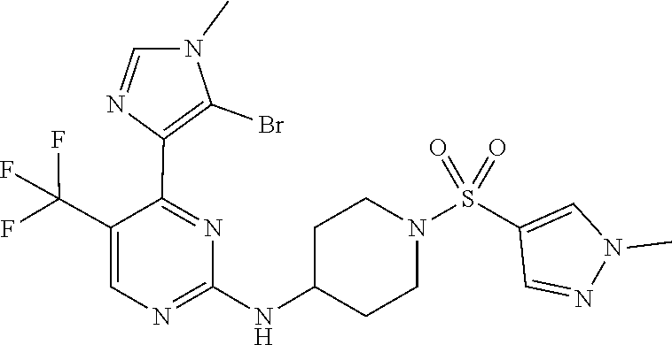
C1(NC2CCN(S(=O)(=O)C3=CN(C)N=C3)CC2)=NC=C(C(F)(F)F)C(C2=C(Br)N(C)C=N2)=N1
